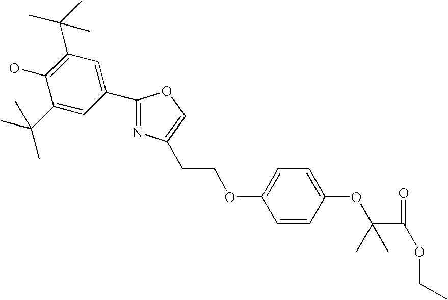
C1(C(C)(C)C)=C(O)C(C(C)(C)C)=CC(C2=NC(CCOC3=CC=C(OC(C(OCC)=O)(C)C)C=C3)=CO2)=C1
